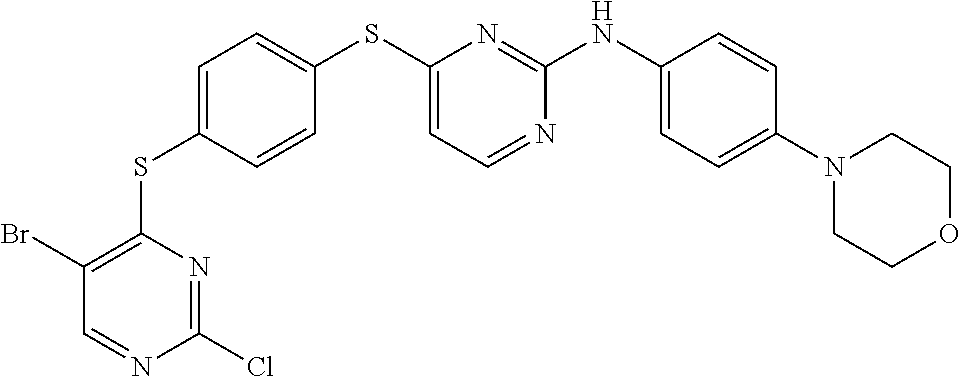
C1(N2CCOCC2)=CC=C(NC2=NC(SC3=CC=C(SC4=C(Br)C=NC(Cl)=N4)C=C3)=CC=N2)C=C1
